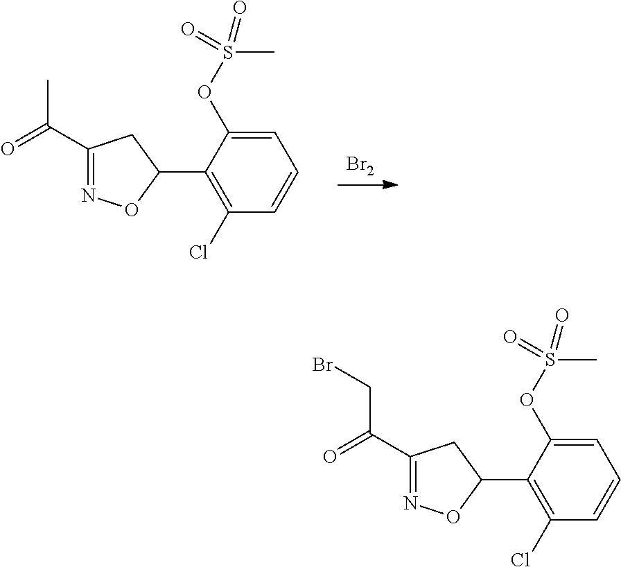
O=C(C)C1=NOC(C2=C(Cl)C=CC=C2OS(C)(=O)=O)C1.[Br2].O=C(CBr)C1=NOC(C2=C(Cl)C=CC=C2OS(C)(=O)=O)C1
